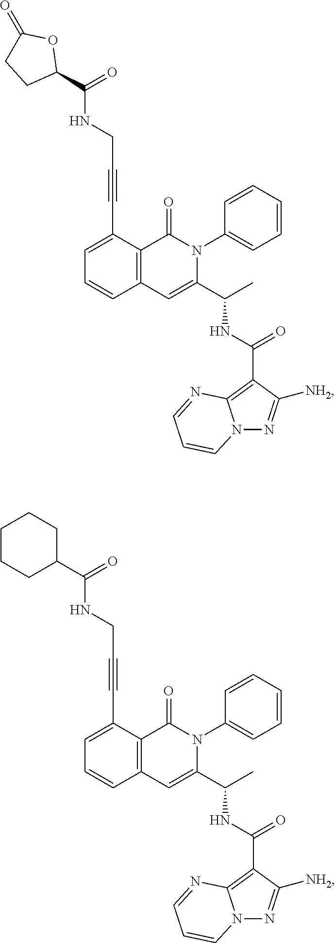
C1(C#CCNC(=O)C2OC(=O)CC2)=CC=CC2=C1C(=O)N(C1=CC=CC=C1)C(C(C)NC(=O)C1=C3N(N=C1[NH2])C=CC=N3)=C2.C1(C#CCNC(=O)C2CCCCC2)=CC=CC2=C1C(=O)N(C1=CC=CC=C1)C(C(C)NC(=O)C1=C3N(N=C1[NH2])C=CC=N3)=C2
